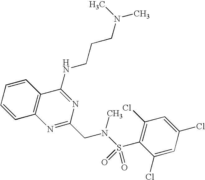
C1=CC2=C(C=C1)C(NCCCN(C)C)=NC(CN(S(=O)(=O)C1=C(Cl)C=C(Cl)C=C1Cl)C)=N2
